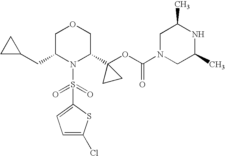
N1(S(=O)(=O)C2=CC=C(Cl)S2)C(C2(OC(=O)N3CC(C)NC(C)C3)CC2)COCC1CC1CC1
